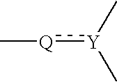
[Y](:[Q]C)(C)C
